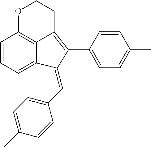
C1=CC=C2C3=C1OCCC3=C(C1=CC=C(C)C=C1)C2=CC1=CC=C(C)C=C1
